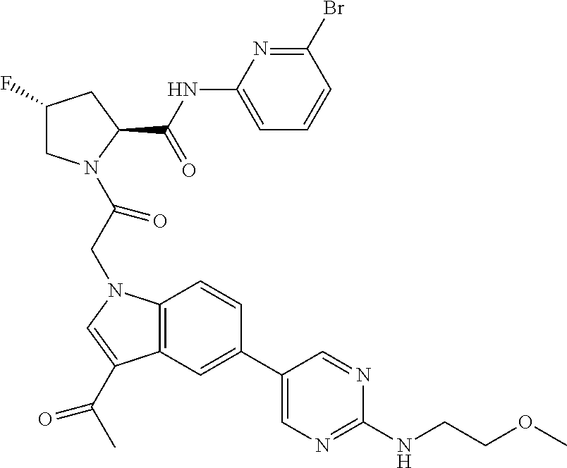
C1(F)CN(C(CN2C3=C(C(C(C)=O)=C2)C=C(C2=CN=C(NCCOC)N=C2)C=C3)=O)C(C(NC2=CC=CC(Br)=N2)=O)C1
